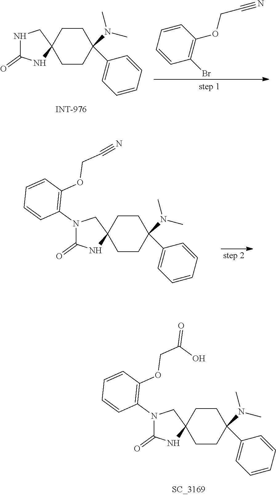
C1CC(C2=CC=CC=C2)(N(C)C)CCC12CNC(=O)N2.C1(Br)=C(OCC#N)C=CC=C1.C1CC(C2=CC=CC=C2)(N(C)C)CCC12CN(C1=C(OCC#N)C=CC=C1)C(=O)N2.C1CC(C2=CC=CC=C2)(N(C)C)CCC12CN(C1=C(OCC(=O)O)C=CC=C1)C(=O)N2
